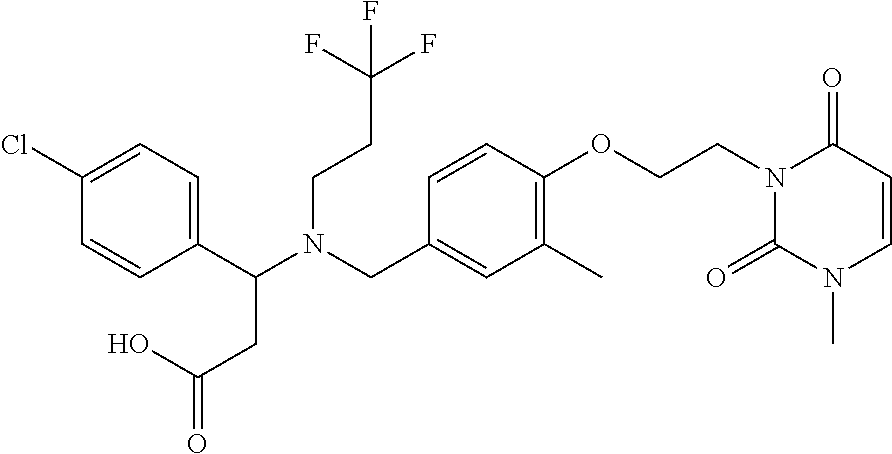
C1(C(N(CC2=CC(C)=C(OCCN3C(=O)N(C)C=CC3=O)C=C2)CCC(F)(F)F)CC(=O)O)=CC=C(Cl)C=C1
